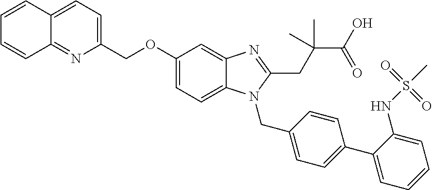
C1(COC2=CC=C3C(=C2)N=C(CC(C)(C(=O)O)C)N3CC2=CC=C(C3=CC=CC=C3NS(C)(=O)=O)C=C2)=CC=C2C(=N1)C=CC=C2
